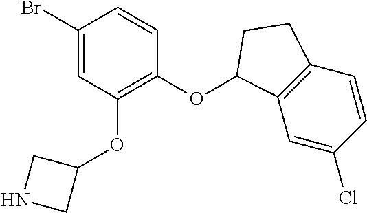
C1(Br)=CC(OC2CNC2)=C(OC2C3=C(C=CC(Cl)=C3)CC2)C=C1
